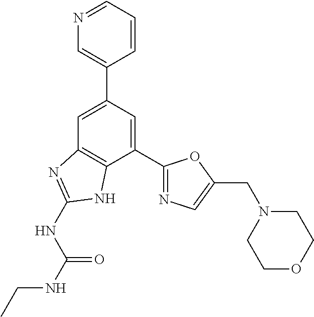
C1=C(C2=CN=CC=C2)C=C(C2=NC=C(CN3CCOCC3)O2)C2=C1N=C(NC(NCC)=O)N2
